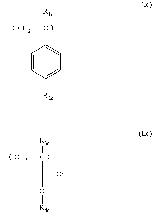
C1=CC([R2c])=CC=C1C([R1c])(C)CC.C(C([R3c])(C)CC)(O[R4c])=O
